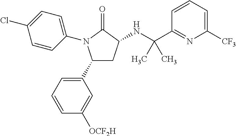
C1(C2=CC=CC([OCF2H])=C2)CC(NC(C2=NC([CF3])=CC=C2)(C)C)C(=O)N1C1=CC=C(Cl)C=C1
